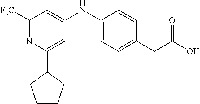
C1([F3C])=NC(C2CCCC2)=CC(NC2=CC=C(CC(O)=O)C=C2)=C1
